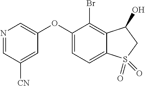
O(C1=CN=CC([CN])=C1)C1=CC=C2C(=C1Br)C(O)CS2(=O)=O
